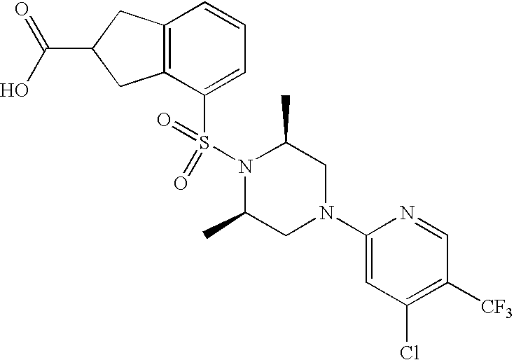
O=C(O)C1CC2=C(C1)C=CC=C2S(=O)(=O)N1C(C)CN(C2=CC(Cl)=C([CF3])C=N2)CC1C
